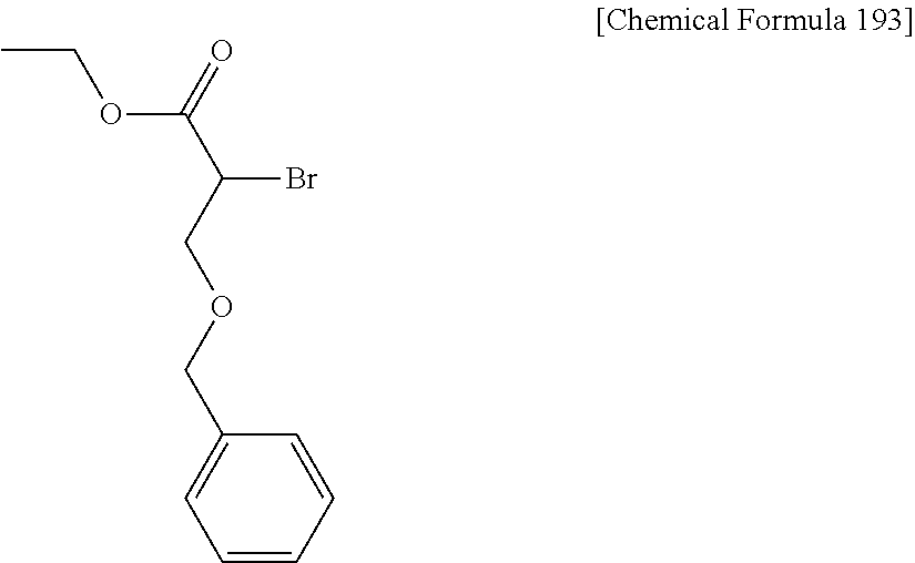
CCOC(=O)C(Br)COCC1=CC=CC=C1
